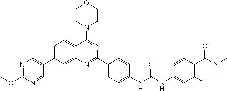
C1=C(C2=CN=C(OC)N=C2)C=C2C(=C1)C(N1CCOCC1)=NC(C1=CC=C(NC(NC3=CC(F)=C(C(N(C)C)=O)C=C3)=O)C=C1)=N2
